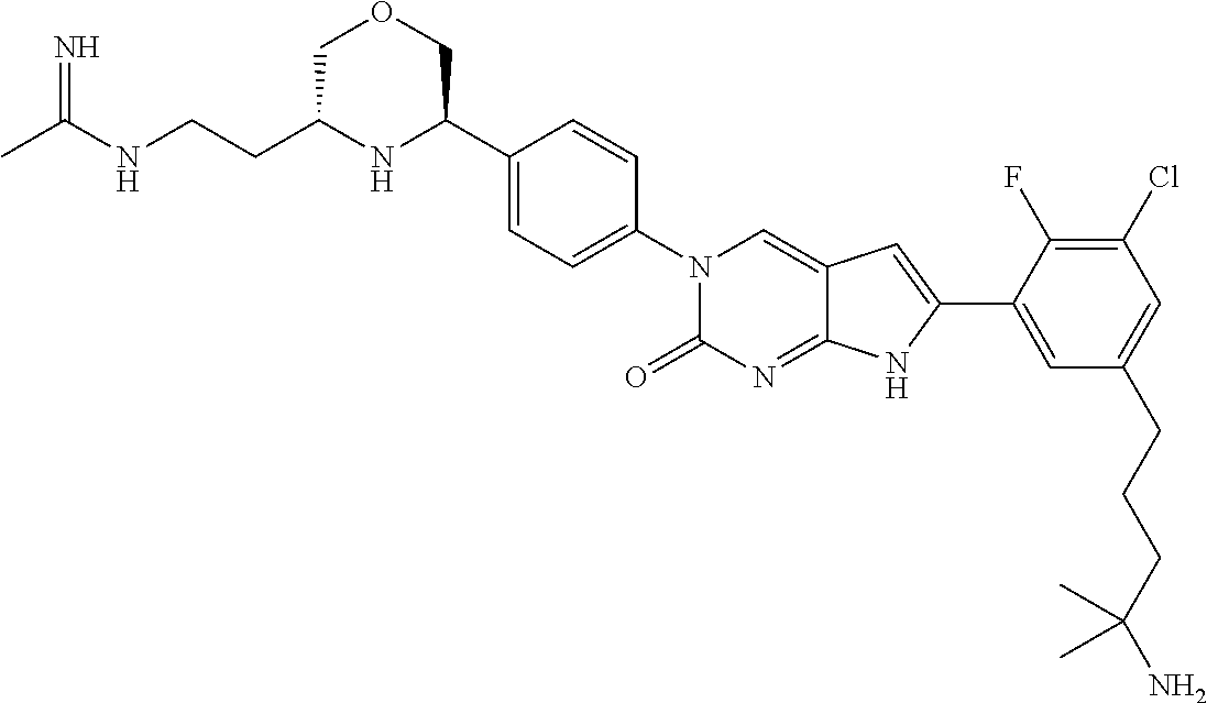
CC(NCCC1NC(C2=CC=C(N3C(=O)N=C4C(=C3)C=C(C3=CC(CCCC(N)(C)C)=CC(Cl)=C3F)N4)C=C2)COC1)=N
